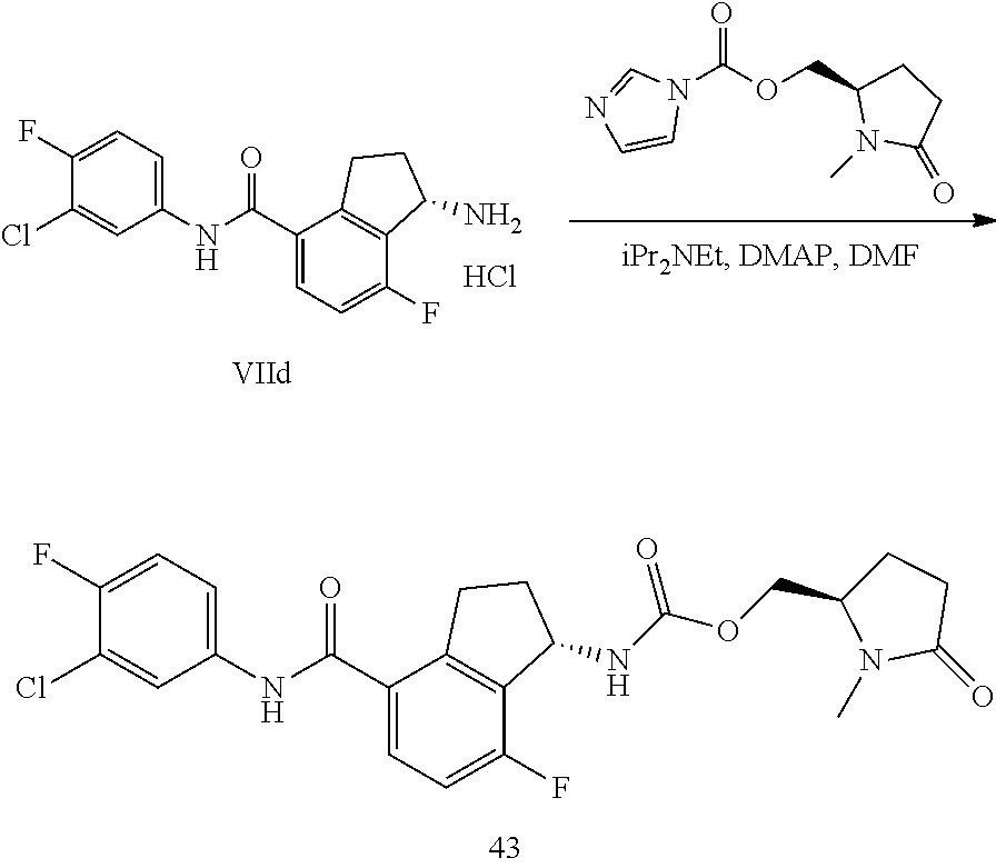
C1(Cl)=CC(NC(C2=CC=C(F)C3=C2CCC3NC(OCC2CCC(=O)N2C)=O)=O)=CC=C1F.N1(C(OCC2N(C)C(=O)CC2)=O)C=NC=C1.C1(Cl)=CC(NC(C2=CC=C(F)C3=C2CCC3N)=O)=CC=C1F.Cl
